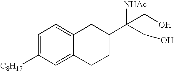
C1=C([C8H17])C=C2C(=C1)CC(C([NHAc])(CO)CO)CC2
